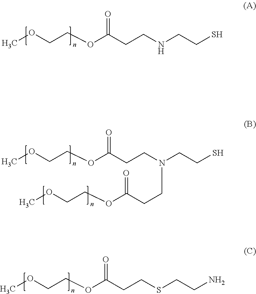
COCCOC(CCNCCS)=O.COCCOC(CCN(CCS)CCC(OCCOC)=O)=O.COCCOC(CCSCCN)=O
